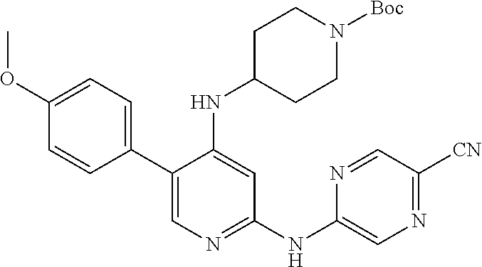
C1(C2=CN=C(NC3=CN=C([CN])C=N3)C=C2NC2CCN([Boc])CC2)=CC=C(OC)C=C1
